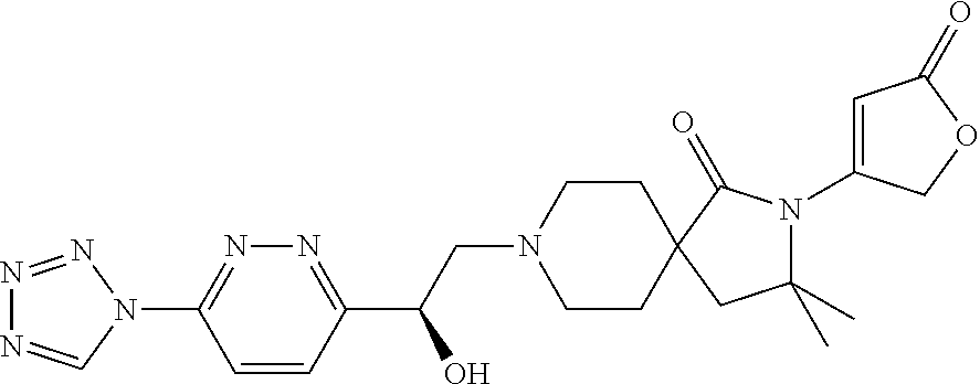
N1=NN(C2=NN=C(C(CN3CCC4(CC3)CC(C)(C)N(C3=CC(=O)OC3)C4=O)O)C=C2)C=N1
